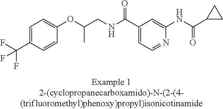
C1=C(C(F)(F)F)C=CC(OC(CNC(C2=CC=NC(NC(C3CC3)=O)=C2)=O)C)=C1
